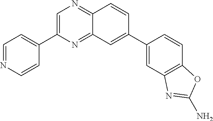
C1=C(C2=CC=NC=C2)N=C2C(=N1)C=CC(C1=CC3=C(C=C1)OC(N)=N3)=C2
